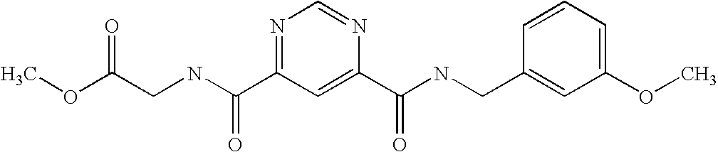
C(NC(=O)C1=NC=NC(C(=O)NCC2=CC(OC)=CC=C2)=C1)C(OC)=O
